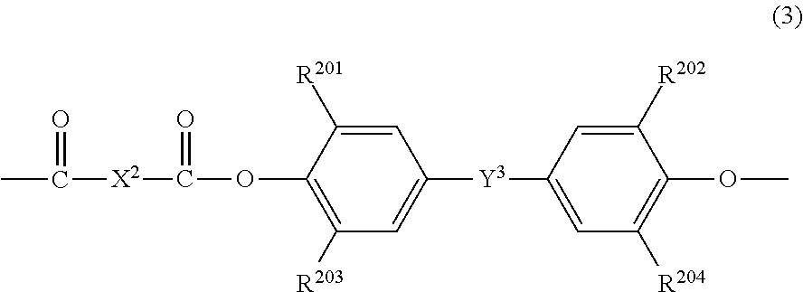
C1=C([R201])C(OC([X2]C(=O)C)=O)=C([R203])C=C1[Y3]C1=CC([R204])=C(OC)C([R202])=C1
